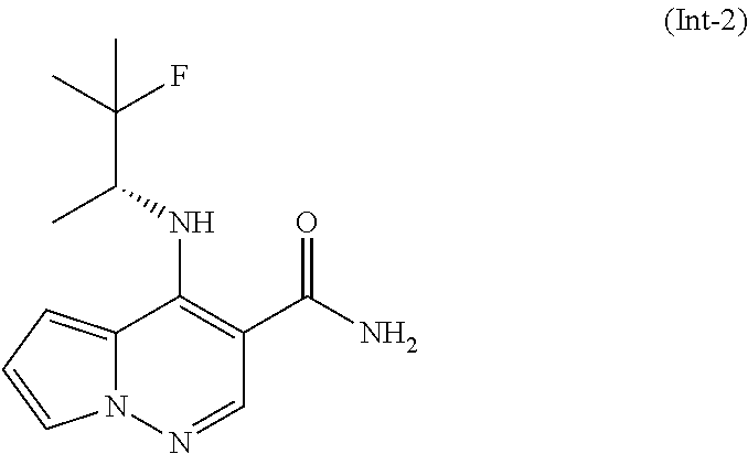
C12=CC=CN1N=CC(C(N)=O)=C2NC(C(C)(F)C)C
